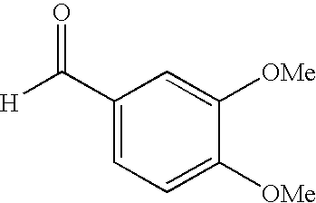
[H]C(C1=CC=C([OMe])C([OMe])=C1)=O
